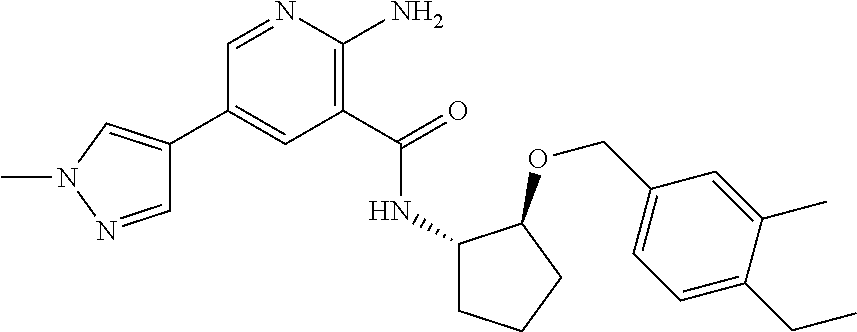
C1(C2=CN(C)N=C2)=CC(C(=O)NC2CCCC2OCC2=CC=C(CC)C(C)=C2)=C(N)N=C1
